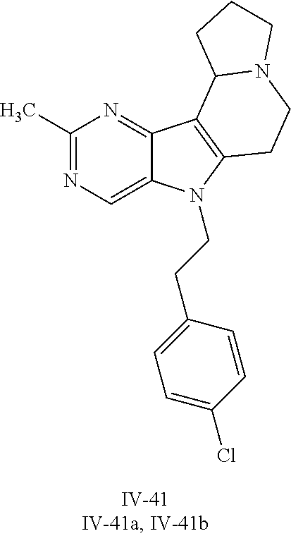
C1(C)=NC=C2C(=N1)C1=C(N2CCC2=CC=C(Cl)C=C2)CCN2C1CCC2
